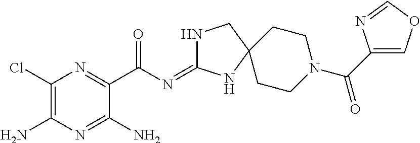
C1(Cl)=C(N)N=C(N)C(C(N=C2NCC3(N2)CCN(C(=O)C2=COC=N2)CC3)=O)=N1
